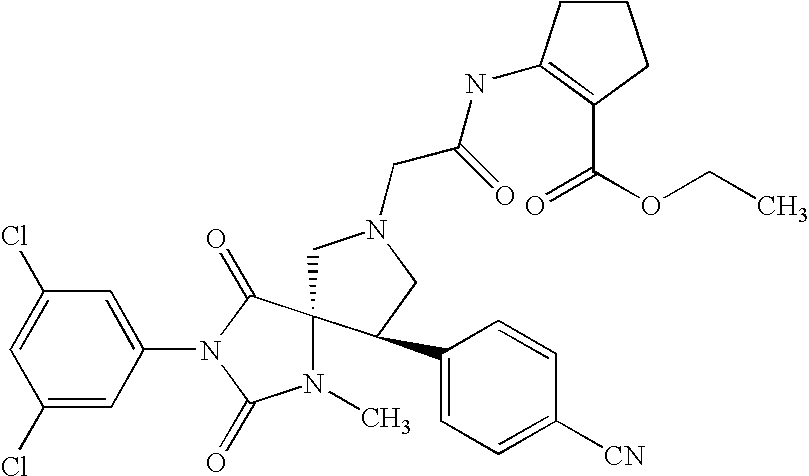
C1(Cl)=CC(N2C(=O)N(C)C3(C2=O)CN(CC(NC2=C(C(OCC)=O)CCC2)=O)CC3C2=CC=C([CN])C=C2)=CC(Cl)=C1
